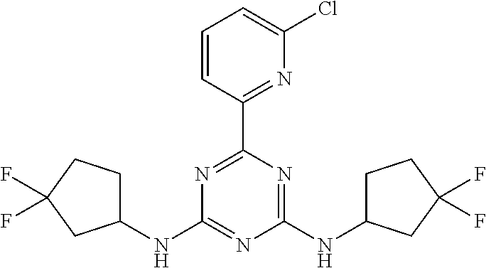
N1=C(C2=NC(Cl)=CC=C2)N=C(NC2CCC(F)(F)C2)N=C1NC1CCC(F)(F)C1
